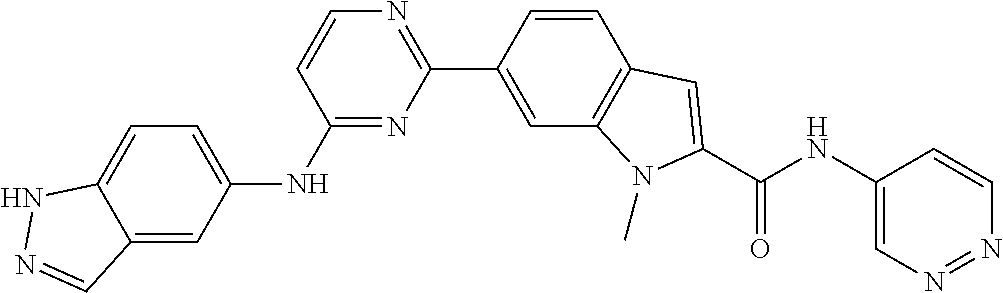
C1=CC(NC2=CC=C3C(=C2)C=NN3)=NC(C2=CC3=C(C=C2)C=C(C(NC2=CN=NC=C2)=O)N3C)=N1
